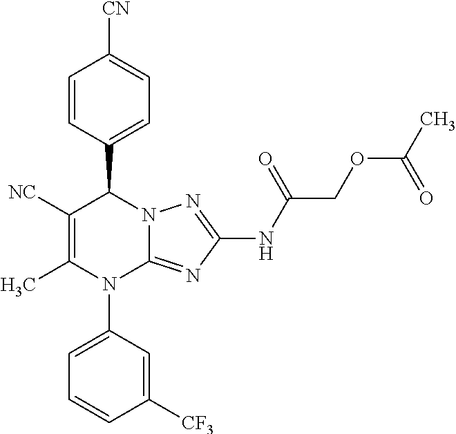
C1([NC])=C(C)N(C2=CC=CC([CF3])=C2)C2=NC(NC(COC(C)=O)=O)=NN2C1C1=CC=C([CN])C=C1
